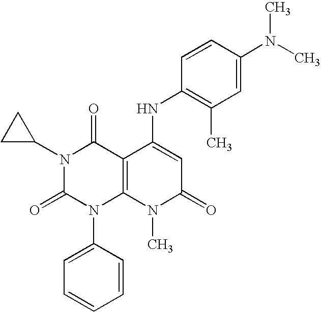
N1(C2CC2)C(=O)N(C2=CC=CC=C2)C2=C(C1=O)C(NC1=C(C)C=C(N(C)C)C=C1)=CC(=O)N2C
